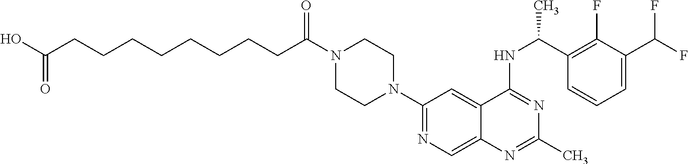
C1(N2CCN(C(CCCCCCCCC(O)=O)=O)CC2)=NC=C2C(=C1)C(NC(C1=C(F)C(C(F)F)=CC=C1)C)=NC(C)=N2
